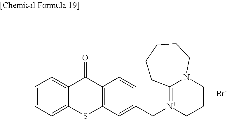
C1=CC=C2C(=C1)C(=O)C1=C(C=C(C[N+]3=C4N(CCC3)CCCCC4)C=C1)S2.[Br-]
